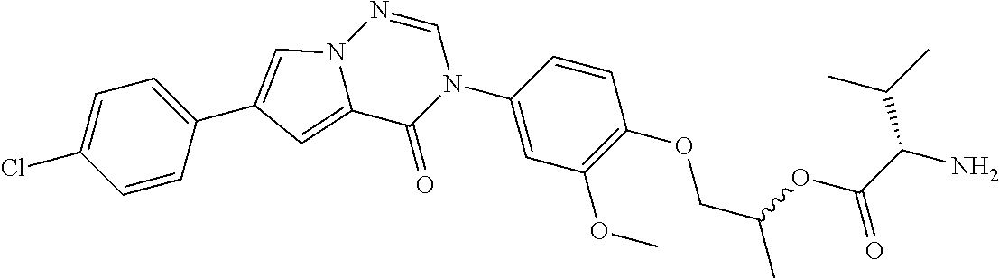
C12=CC(C3=CC=C(Cl)C=C3)=CN1N=CN(C1=CC(OC)=C(OCC(C)OC(C(N)C(C)C)=O)C=C1)C2=O
